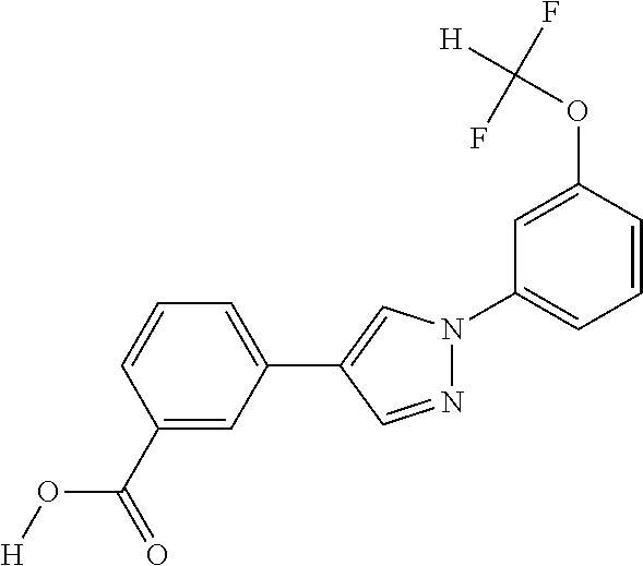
C1(N2N=CC(C3=CC=CC(C(=O)O[H])=C3)=C2)=CC=CC(OC([H])(F)F)=C1
